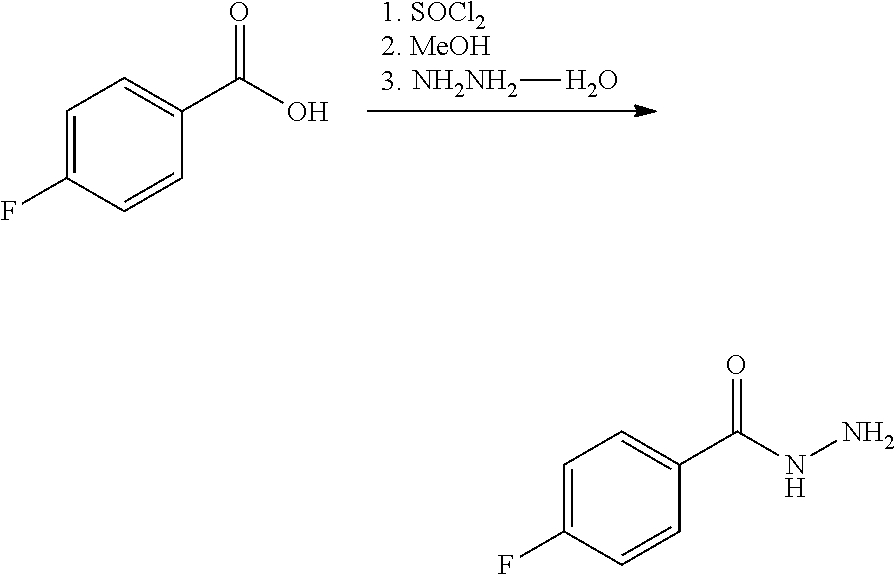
C1(F)=CC=C(C(O)=O)C=C1.[1. SOCl22. MeOH3].[NH2NH2]O.C1(F)=CC=C(C(NN)=O)C=C1
